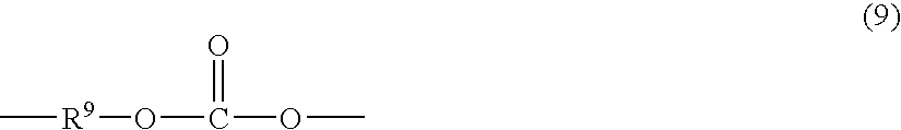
C[R9]OC(OC)=O
